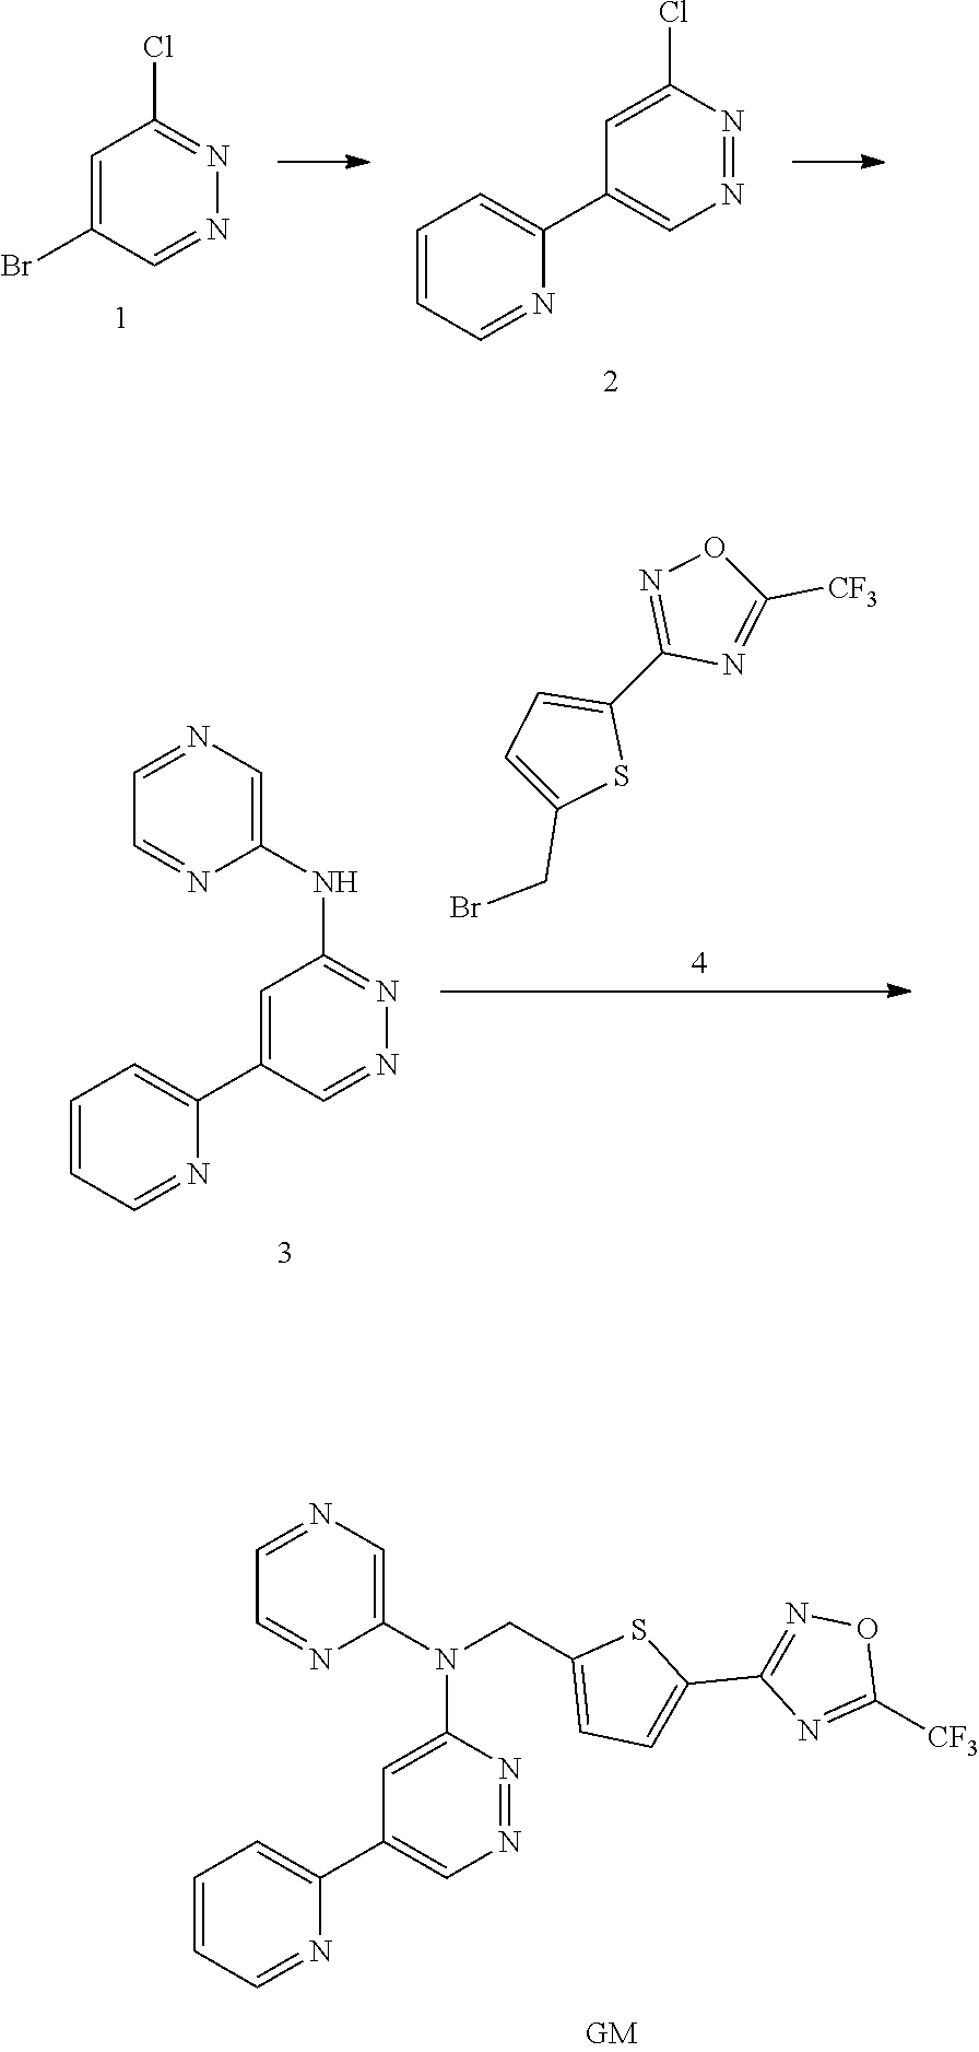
C1=NC=C(N(C2=CC(C3=CC=CC=N3)=CN=N2)CC2=CC=C(C3=NOC([CF3])=N3)S2)N=C1.C1=NC=C(NC2=NN=CC(C3=CC=CC=N3)=C2)N=C1.C1(C2=NOC([CF3])=N2)=CC=C(CBr)S1.C1=C(Br)C=NN=C1Cl.C1=CC=NC(C2=CN=NC(Cl)=C2)=C1
